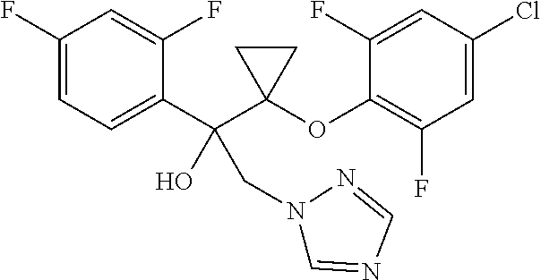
C1=C(F)C=C(F)C(C(C2(OC3=C(F)C=C(Cl)C=C3F)CC2)(O)CN2C=NC=N2)=C1
